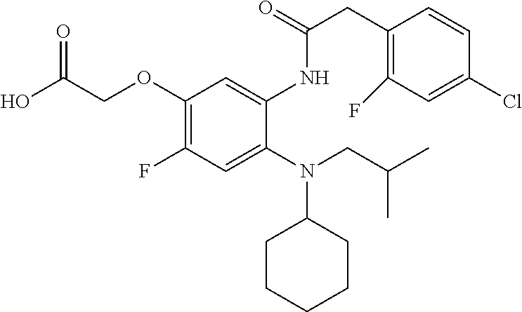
OC(COC1=C(F)C=C(N(CC(C)C)C2CCCCC2)C(NC(CC2=C(F)C=C(Cl)C=C2)=O)=C1)=O
